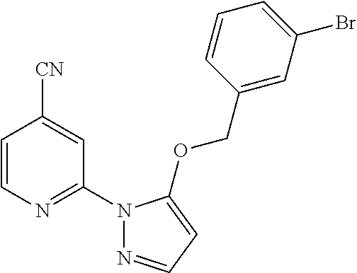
C1=CN=C(N2N=CC=C2OCC2=CC(Br)=CC=C2)C=C1[CN]
